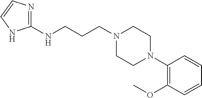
C(N1CCN(C2=C(OC)C=CC=C2)CC1)CCNC1=NC=CN1
